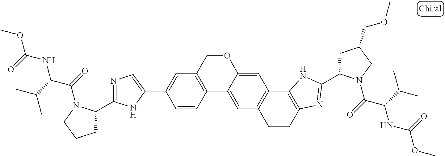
C1=CC2=C(C=C1C1=CN=C(C3CCCN3C(=O)C(C(C)C)NC(OC)=O)N1)COC1=CC3=C(C=C21)CCC1=C3NC(C2CC(COC)CN2C(=O)C(C(C)C)NC(OC)=O)=N1
